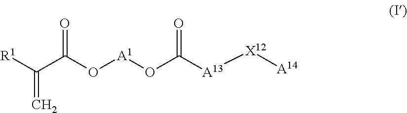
[R1]C(C(O[A1]OC([A13][X12][A14])=O)=O)=C
